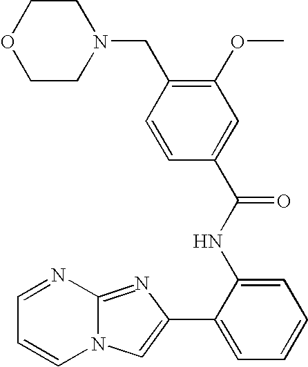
N12C(=NC(C3=CC=CC=C3NC(=O)C3=CC(OC)=C(CN4CCOCC4)C=C3)=C1)N=CC=C2
